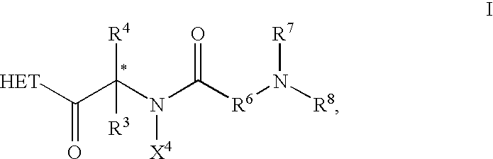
C(C(N(C([R6]N([R8])[R7])=O)[X4])([R4])[R3])([HET])=O
